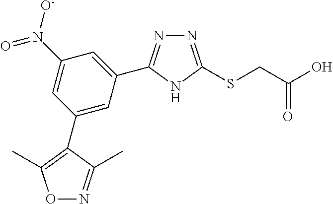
N1=C(C2=CC([N+]([O-])=O)=CC(C3=C(C)ON=C3C)=C2)NC(SCC(O)=O)=N1
